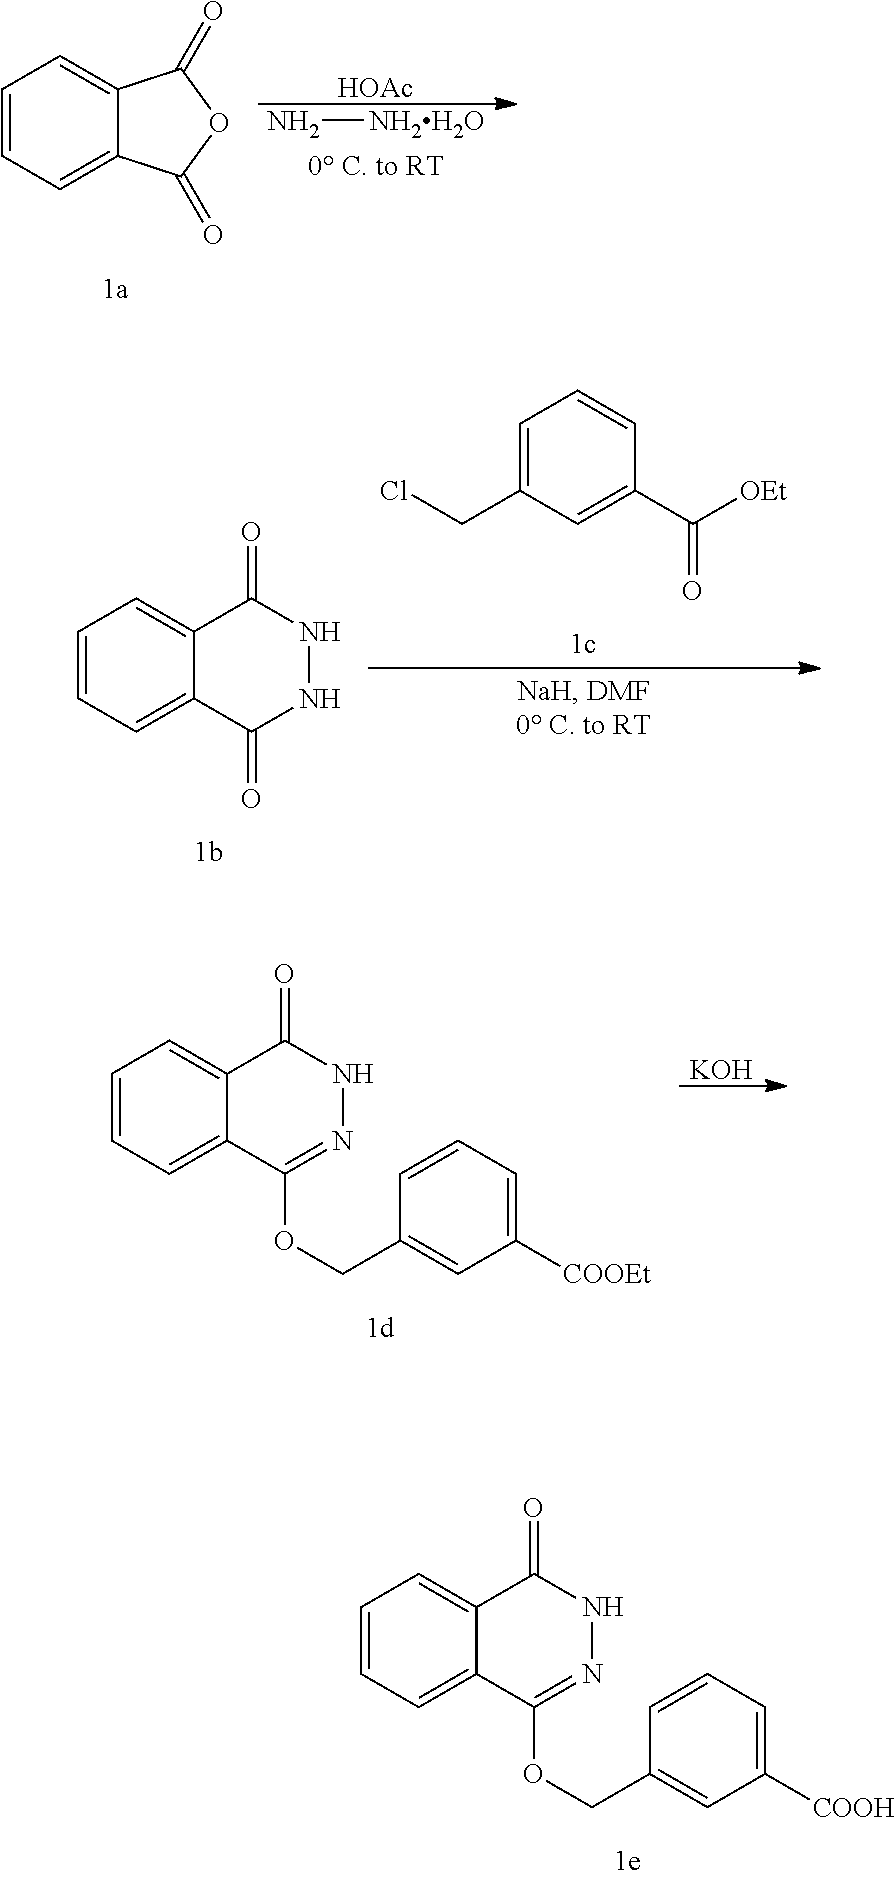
C1=CC=C2C(=C1)C(=O)NN=C2OCC1=CC([COOH])=CC=C1.C1=CC=C2C(=C1)C(=O)OC2=O.N[NH2H2O].[HOAc].C1=CC=C2C(=C1)C(=O)NNC2=O.C1=C(CCl)C=C(C([OEt])=O)C=C1.C1=CC=C2C(=C1)C(=O)NN=C2OCC1=CC([COOEt])=CC=C1.[KOH]
